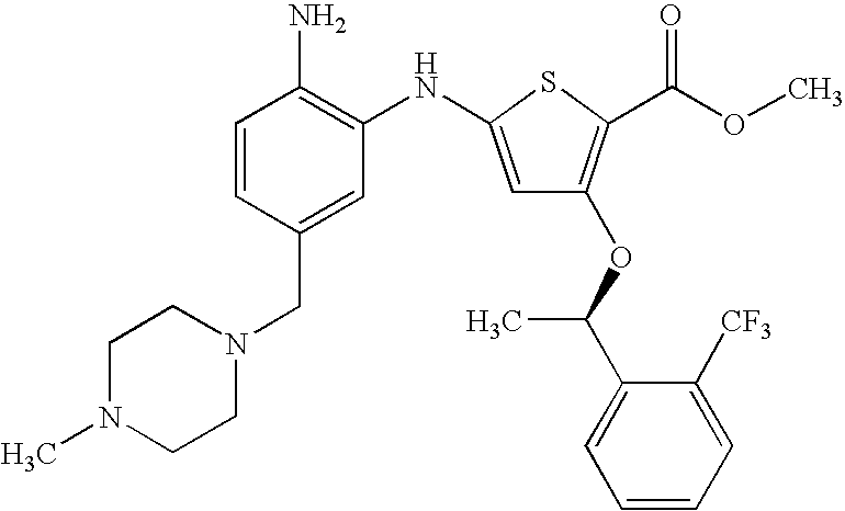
C1(N)=C(NC2=CC(OC(C)C3=CC=CC=C3[CF3])=C(C(OC)=O)S2)C=C(CN2CCN(C)CC2)C=C1
